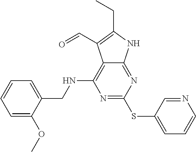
N1=C(SC2=CC=CN=C2)N=C2C(=C1NCC1=CC=CC=C1OC)C(C=O)=C(CC)N2
